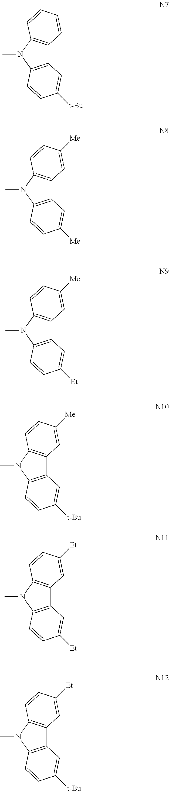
C12=C(N(C)C3=C1C=CC=C3)C=CC([t-Bu])=C2.C12=C(N(C)C3=C1C=C([Me])C=C3)C=CC([Me])=C2.C12=C(N(C)C3=C1C=C([Me])C=C3)C=CC([Et])=C2.C12=C(N(C)C3=C1C=C([Me])C=C3)C=CC([t-Bu])=C2.C12=C(N(C)C3=C1C=C([Et])C=C3)C=CC([Et])=C2.C12=C(N(C)C3=C1C=C([Et])C=C3)C=CC([t-Bu])=C2
